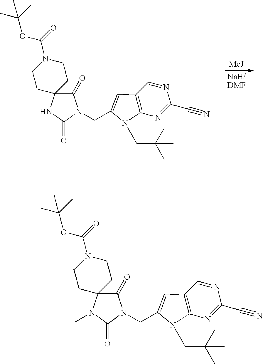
O(C(N1CCC2(CC1)C(=O)N(CC1=CC3=C(N=C(C#N)N=C3)N1CC(C)(C)C)C(=O)N2)=O)C(C)(C)C.O(C(N1CCC2(CC1)C(=O)N(CC1=CC3=C(N=C(C#N)N=C3)N1CC(C)(C)C)C(=O)N2C)=O)C(C)(C)C
